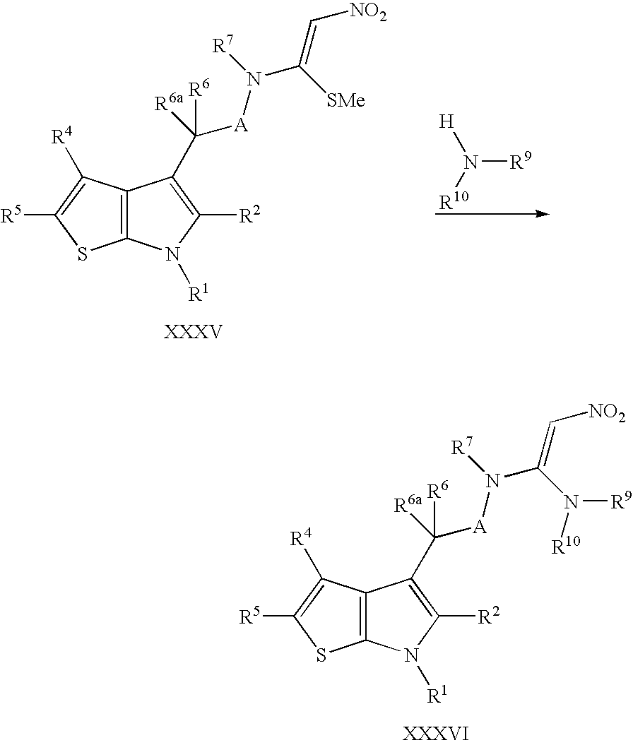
C12=C(C([R4])=C([R5])S1)C(C([A]N(C(=C[NO2])N([R9])[R10])[R7])([R6a])[R6])=C([R2])N2[R1].[H]N([R10])[R9].C12=C(C([R4])=C([R5])S1)C(C([A]N(C(=C[NO2])[SMe])[R7])([R6a])[R6])=C([R2])N2[R1]
